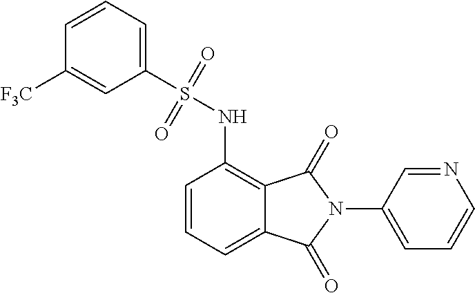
N1=CC(N2C(=O)C3=C(NS(C4=CC=CC([F3C])=C4)(=O)=O)C=CC=C3C2=O)=CC=C1
